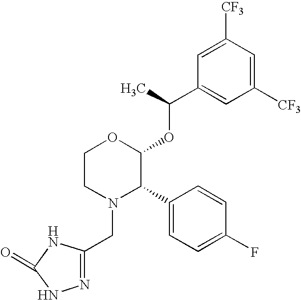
C1=C(C2C(OC(C3=CC([CF3])=CC([CF3])=C3)C)OCCN2CC2=NNC(=O)N2)C=CC(F)=C1
